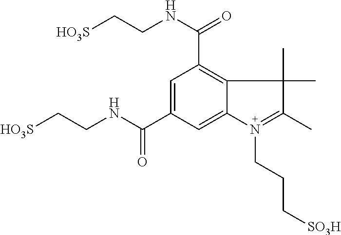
C1=C(C(NCC[HO3S])=O)C=C2C(=C1C(NCC[HO3S])=O)C(C)(C)C(C)=N2CCC[SO3H]
